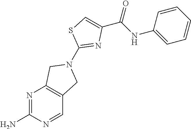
N1=C(N)N=CC2=C1CN(C1=NC(C(NC3=CC=CC=C3)=O)=CS1)C2
